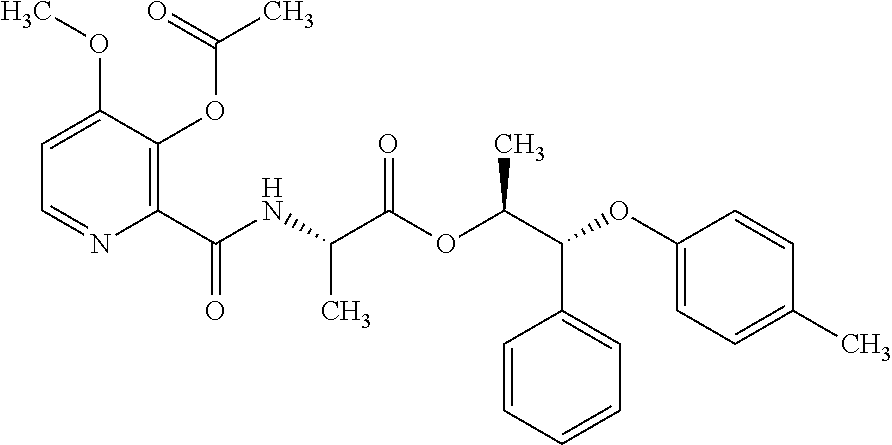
C1=C(OC)C(OC(C)=O)=C(C(NC(C(OC(C(OC2=CC=C(C)C=C2)C2=CC=CC=C2)C)=O)C)=O)N=C1
